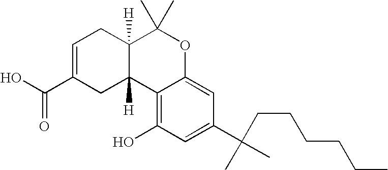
O=C(O)C1=CCC2([H])C([H])(C1)C1=C(O)C=C(C(C)(CCCCCC)C)C=C1OC2(C)C
